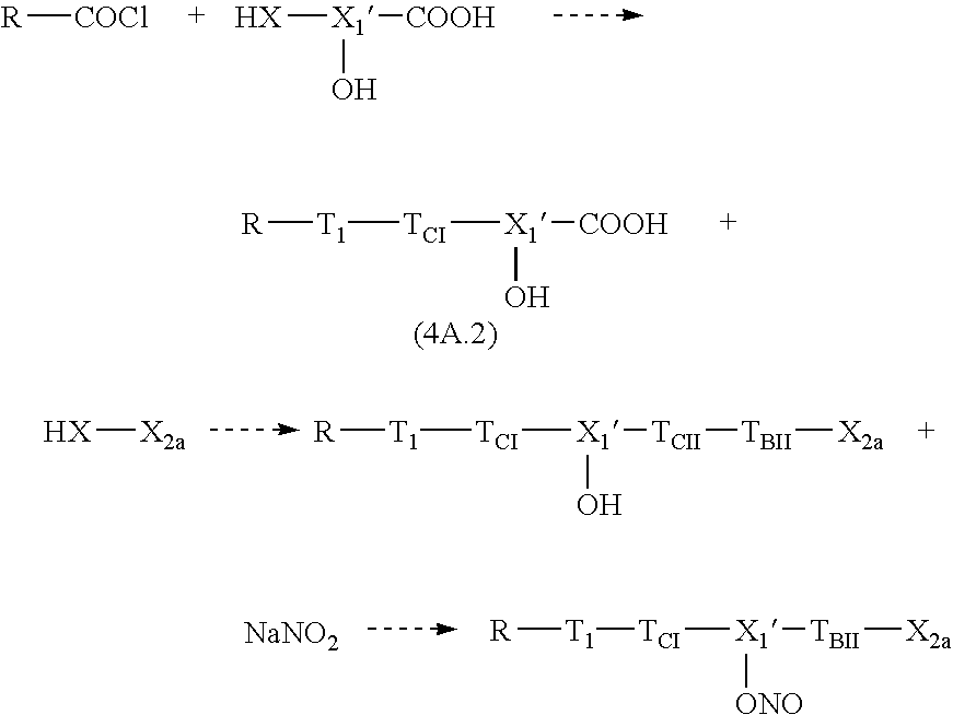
[R][COCl].[HX][X1]([COOH])O.[NaNO2].[R][T1][TCI][X1]([TBII][X2a])[ONO].[HX][X2a].[TCI]([X1]([TCII][TBII][X2a])O)[T1][R].[TCI]([X1]([COOH])O)[T1][R]
